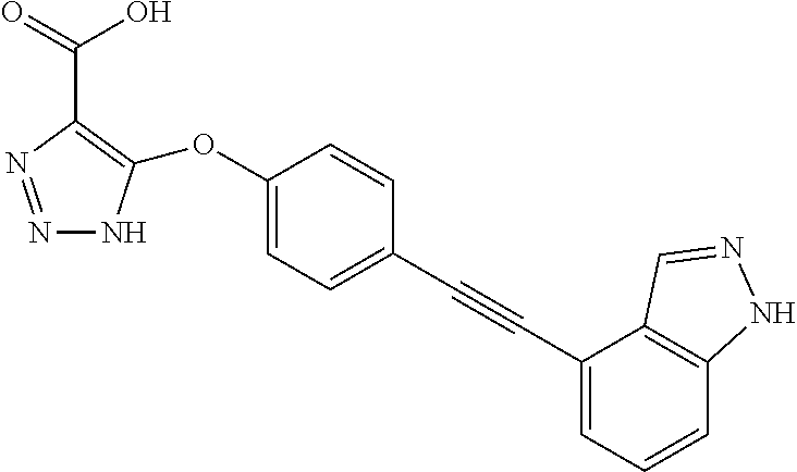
N1=NC(C(O)=O)=C(OC2=CC=C(C#CC3=CC=CC4=C3C=NN4)C=C2)N1
